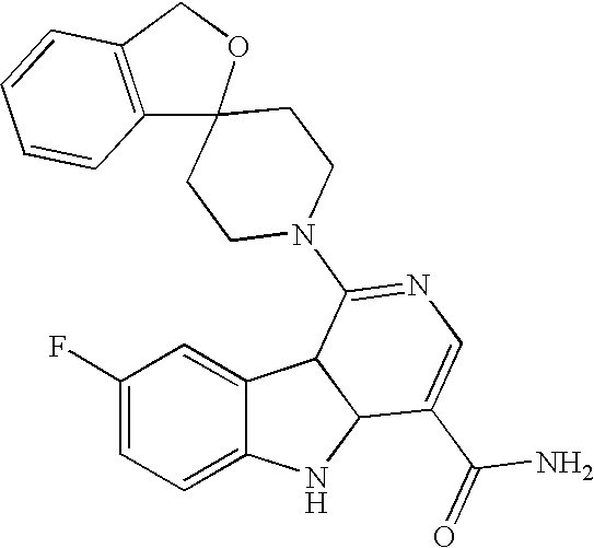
C1(F)=CC=C2C(=C1)C1C(N2)C(C(=O)N)=CN=C1N1CCC2(CC1)C1=C(CO2)C=CC=C1
